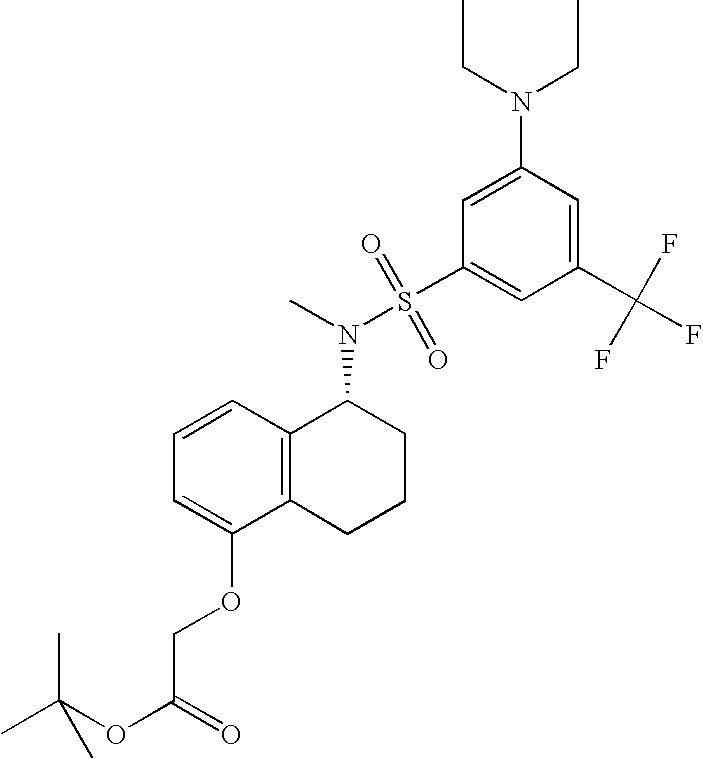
C1=CC=C(OCC(OC(C)(C)C)=O)C2=C1C(N(S(C1=CC(C(F)(F)F)=CC(N(CC)CC)=C1)(=O)=O)C)CCC2
